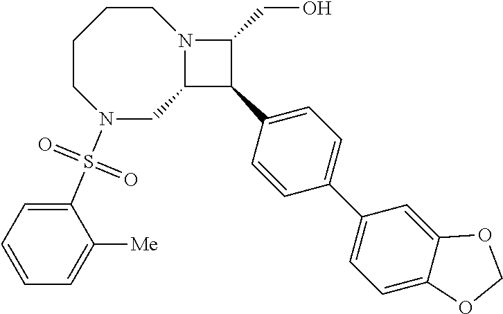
N1(S(C2=CC=CC=C2[Me])(=O)=O)CC2N(CCCC1)C(CO)C2C1=CC=C(C2=CC=C3C(=C2)OCO3)C=C1
